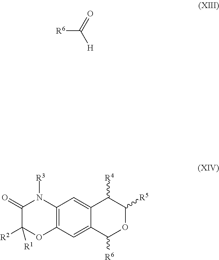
[R6]C([H])=O.C12=C(C=C3C(=C1)C([R4])C([R5])OC3[R6])OC([R2])([R1])C(=O)N2[R3]
